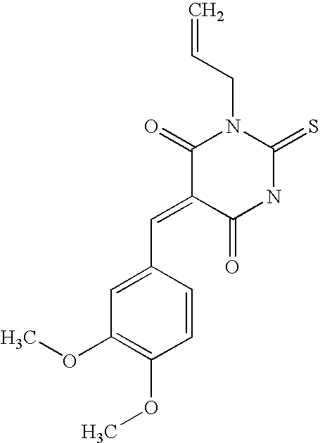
O=C1C(=CC2=CC(OC)=C(OC)C=C2)C(=O)N(CC=C)C(=S)N1
